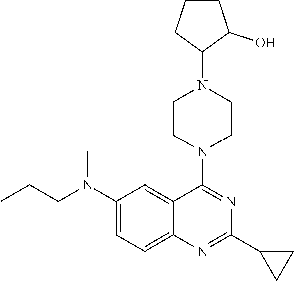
C1(N2CCN(C3=NC(C4CC4)=NC4=CC=C(N(CCC)C)C=C34)CC2)C(O)CCC1
